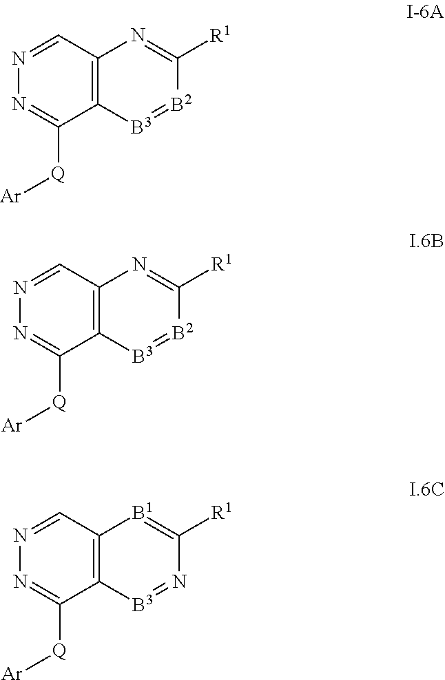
C12=C(C=NN=C1[Q][Ar])N=C([R1])[B2]=[B3]2.C12=C(C=NN=C1[Q][Ar])N=C([R1])[B2]=[B3]2.C12=C(C=NN=C1[Q][Ar])[B1]=C([R1])N=[B3]2
